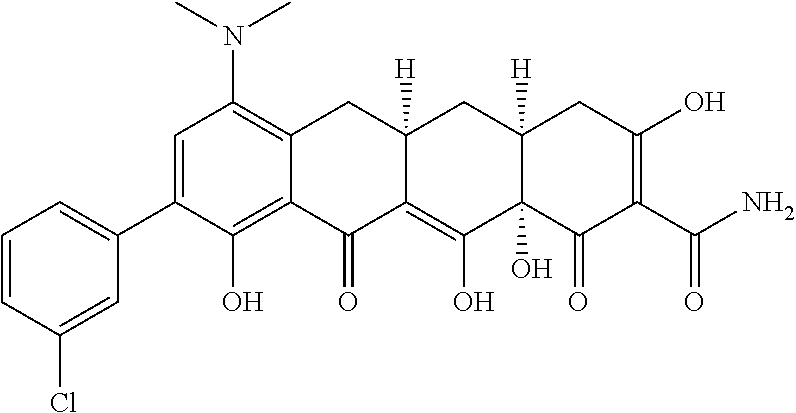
C1=C(C2=CC=CC(Cl)=C2)C(O)=C2C(=C1N(C)C)CC1([H])C(=C(O)C3(O)C([H])(C1)CC(O)=C(C(N)=O)C3=O)C2=O
